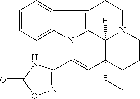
C1=CC=C2C(=C1)C1=C3N2C(C2=NOC(=O)N2)=CC2(CC)C3([H])N(CC1)CCC2
